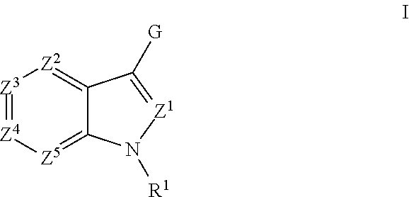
[Z3]1=[Z4][Z5]=C2C(=[Z2]1)C([G])=[Z1]N2[R1]
